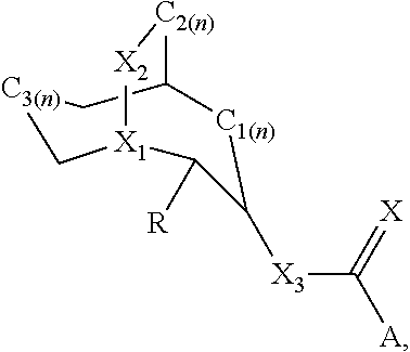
[C1(n)]1C2C[C3(n)]C[X1]([X2][C2(n)]2)C([R])C1[X3]C([A])=[X]
